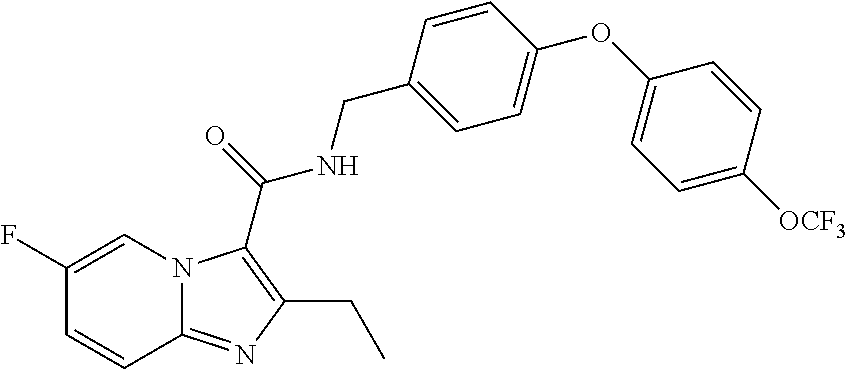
C1(F)=CN2C(=NC(CC)=C2C(=O)NCC2=CC=C(OC3=CC=C([OCF3])C=C3)C=C2)C=C1
